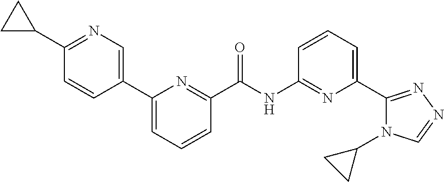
C1(C2=CC=CC(C(=O)NC3=NC(C4=NN=CN4C4CC4)=CC=C3)=N2)=CN=C(C2CC2)C=C1
